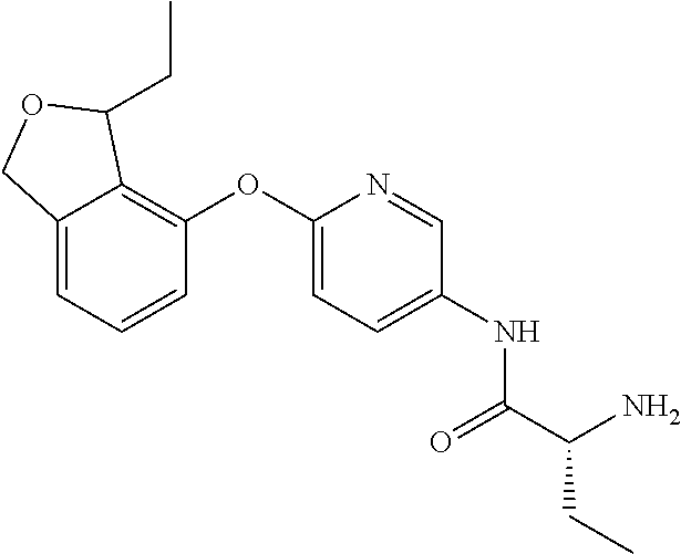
C12=CC=CC(OC3=CC=C(NC(C(N)CC)=O)C=N3)=C1C(CC)OC2
